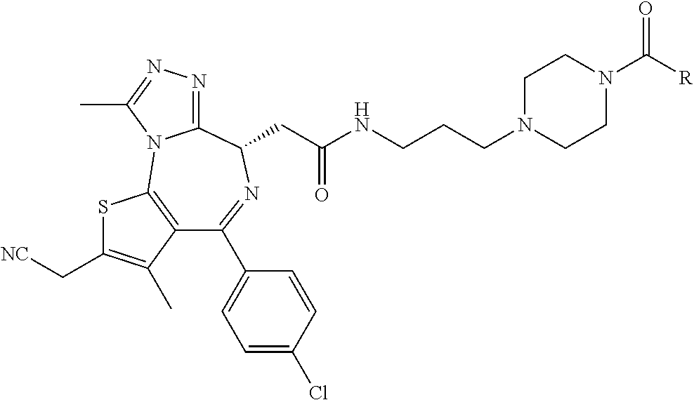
C1(C2=CC=C(Cl)C=C2)=NC(CC(NCCCN2CCN(C([R])=O)CC2)=O)C2=NN=C(C)N2C2=C1C(C)=C(C[NC])S2
